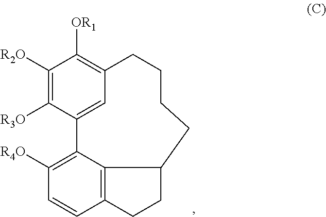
C1([R3O])=C([R2O])C([OR1])=C2C=C1C1=C([R4O])C=CC3=C1C(CC3)CCCC2
